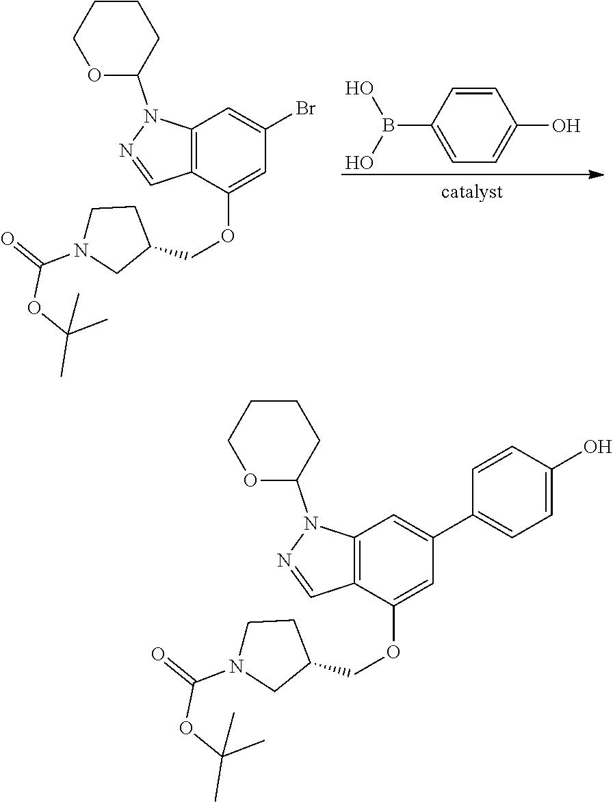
C1=CC(B(O)O)=CC=C1O.C12=C(C(OCC3CN(C(=O)OC(C)(C)C)CC3)=CC(Br)=C1)C=NN2C1OCCCC1.C12=C(C(OCC3CN(C(=O)OC(C)(C)C)CC3)=CC(C3=CC=C(O)C=C3)=C1)C=NN2C1OCCCC1
